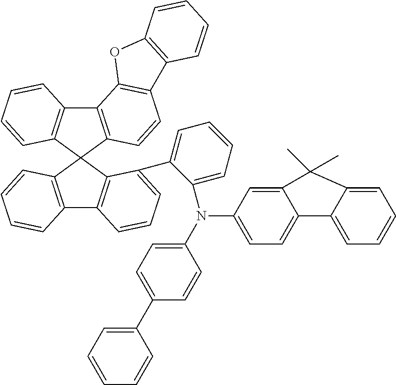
C12=C(C3(C4=C1C=CC=C4)C1=C(C4=C3C(C3=CC=CC=C3N(C3=CC=C(C5=CC=CC=C5)C=C3)C3=CC=C5C(=C3)C(C)(C)C3=CC=CC=C53)=CC=C4)C=CC=C1)C=CC1=C2OC2=C1C=CC=C2
